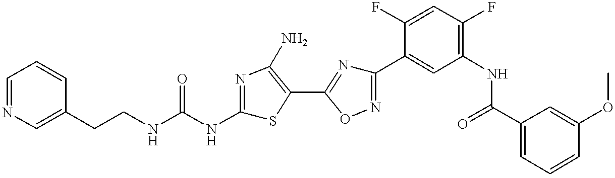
C(CNC(NC1=NC(N)=C(C2=NC(C3=CC(NC(C4=CC=CC(OC)=C4)=O)=C(F)C=C3F)=NO2)S1)=O)C1=CN=CC=C1
